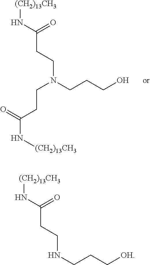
C(N(CCCO)CCC(N[(CH2)13CH3])=O)CC(N[(CH2)13CH3])=O.N(CCC[OH])CCC(N[(CH2)13CH3])=O
